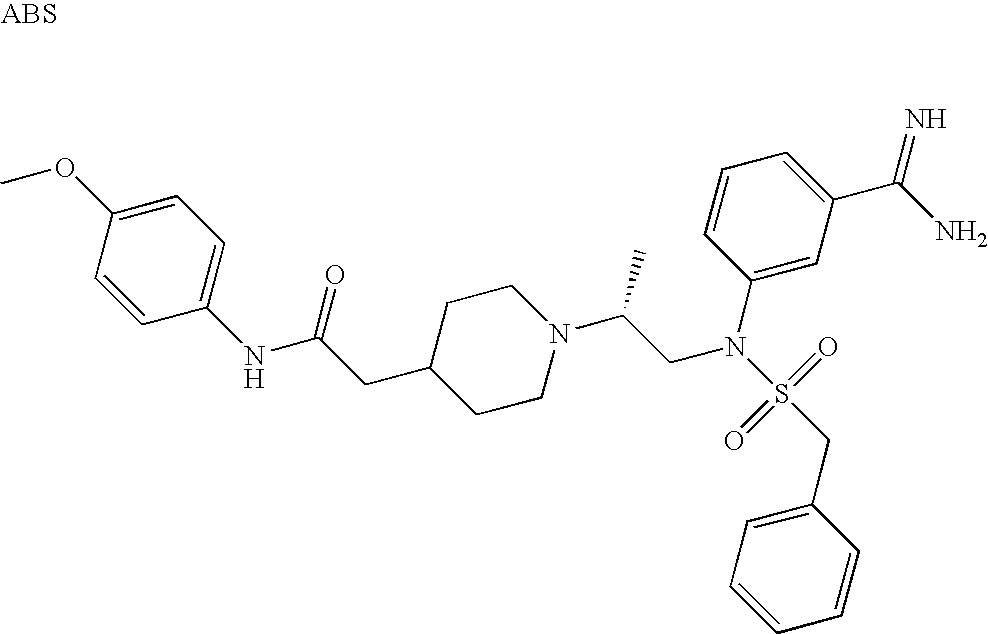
C1=CC(NC(CC2CCN(C(CN(S(=O)(CC3=CC=CC=C3)=O)C3=CC(C(N)=N)=CC=C3)C)CC2)=O)=CC=C1OC
